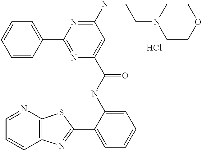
C1=NC2=C(C=C1)N=C(C1=CC=CC=C1NC(=O)C1=CC(NCCN3CCOCC3)=NC(C3=CC=CC=C3)=N1)S2.Cl
